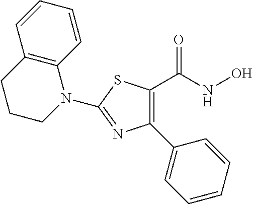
C1(C2=CC=CC=C2)=C(C(NO)=O)SC(N2C3=C(CCC2)C=CC=C3)=N1
